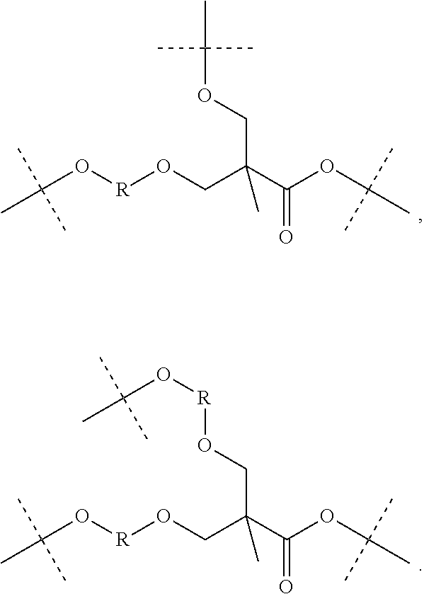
C(O[R]OCC(C(OC(C)(C)C)=O)(C)COC(C)(C)C)(C)(C)C.C(O[R]OCC(C(OC(C)(C)C)=O)(C)CO[R]OC(C)(C)C)(C)(C)C
